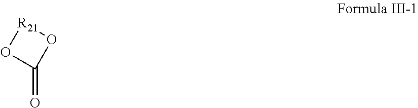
C1(=O)O[R21]O1
